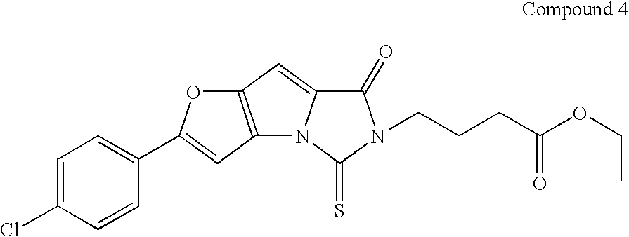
C12=C(C=C(C3=CC=C(Cl)C=C3)O1)N1C(=C2)C(=O)N(CCCC(OCC)=O)C1=S
